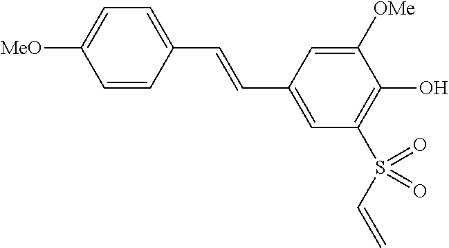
[MeO]C1=CC=C(C=CC2=CC(S(C=C)(=O)=O)=C(O)C([OMe])=C2)C=C1
